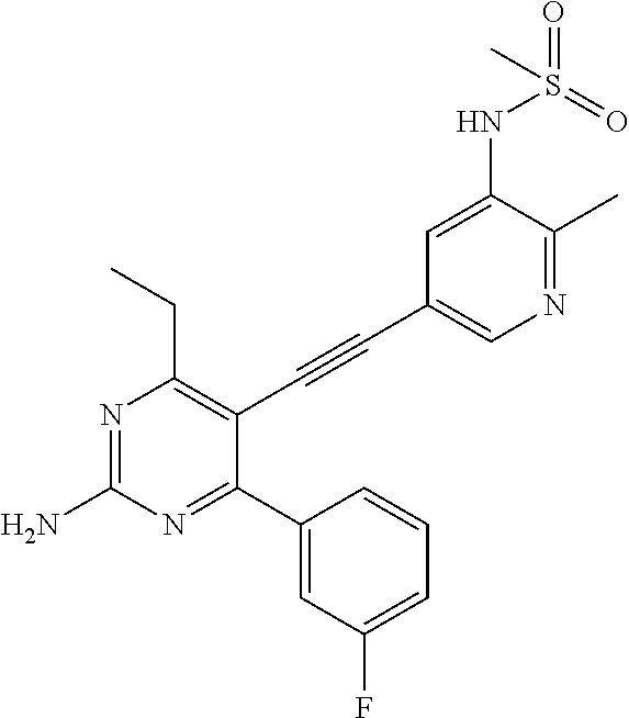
N1=C(C)C(NS(=O)(=O)C)=CC(C#CC2=C(CC)N=C(N)N=C2C2=CC(F)=CC=C2)=C1
